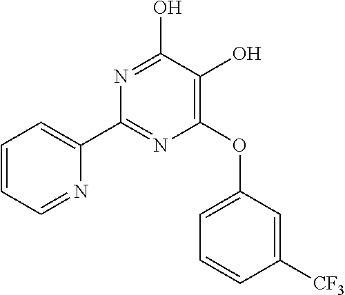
N1=C(O)C(O)=C(OC2=CC=CC([CF3])=C2)N=C1C1=CC=CC=N1
